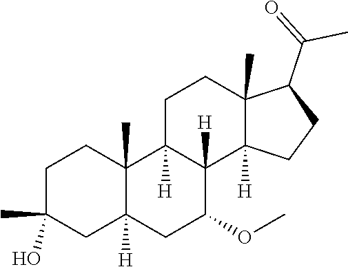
C1C(C)(O)CC2([H])C(C)(C1)C1([H])C([H])(C(OC)C2)C2([H])C(C)(CC1)C(C(C)=O)CC2
